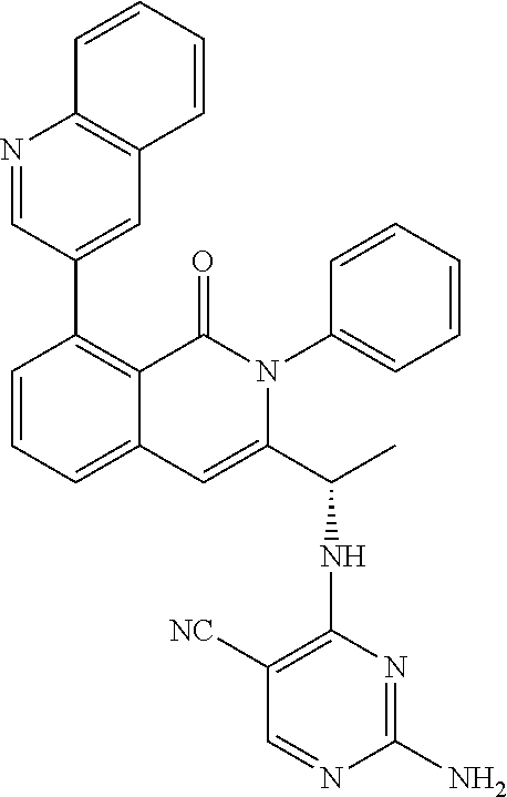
C1(C2=CC3=C(N=C2)C=CC=C3)=C2C(=CC=C1)C=C(C(C)NC1=C([NC])C=NC(N)=N1)N(C1=CC=CC=C1)C2=O
